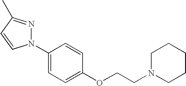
C1(N2N=C(C)C=C2)=CC=C(OCCN2CCCCC2)C=C1
